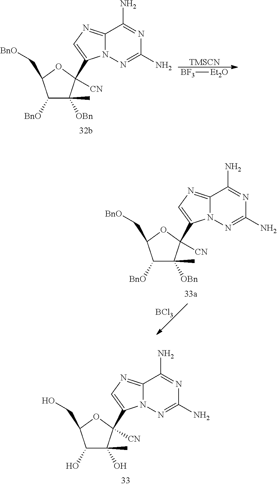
[BF3][Et2O].[TMSCN].C(C1OC([CN])(C2=CN=C3N2N=C(N)N=C3N)C([OBn])(C)C1[BnO])[BnO].[BCl3].C(C1OC([CN])(C2=CN=C3N2N=C(N)N=C3N)C([OBn])(C)C1[BnO])[BnO].C(C1OC([CN])(C2=CN=C3N2N=C(N)N=C3N)C(O)(C)C1O)O
